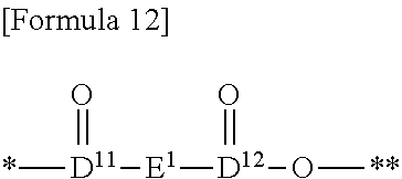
O=[D11](*)[E1][D12](=O)O[**]
